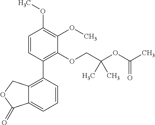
C1=CC(C2=C3C(=CC=C2)C(=O)OC3)=C(OCC(OC(C)=O)(C)C)C(OC)=C1OC
